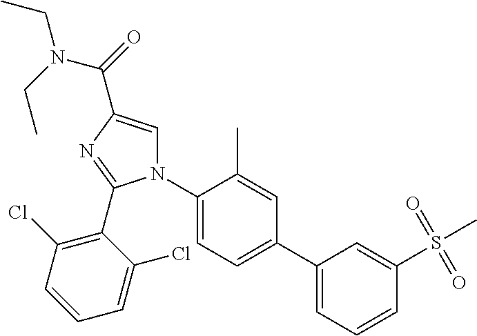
C1(C2=CC=CC(S(C)(=O)=O)=C2)=CC=C(N2C=C(C(=O)N(CC)CC)N=C2C2=C(Cl)C=CC=C2Cl)C(C)=C1
